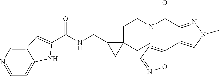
C12=CN=CC=C1NC(C(NCC1CC13CCN(C(C1=NN(C)C=C1C1=CC=NO1)=O)CC3)=O)=C2
